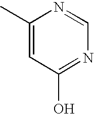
C1(C)=CC(O)=NC=N1
